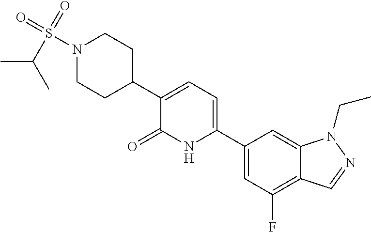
N1(S(C(C)C)(=O)=O)CCC(C2=CC=C(C3=CC(F)=C4C(=C3)N(CC)N=C4)NC2=O)CC1
